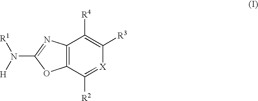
C12=C(C([R2])=[X]C([R3])=C1[R4])OC(N([H])[R1])=N2
